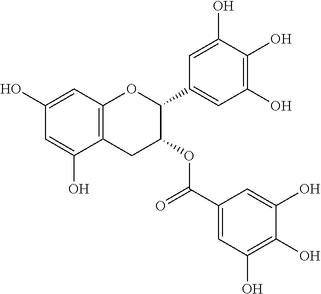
C12=C(C=C(O)C=C1O)OC(C1=CC(O)=C(O)C(O)=C1)C(OC(C1=CC(O)=C(O)C(O)=C1)=O)C2
